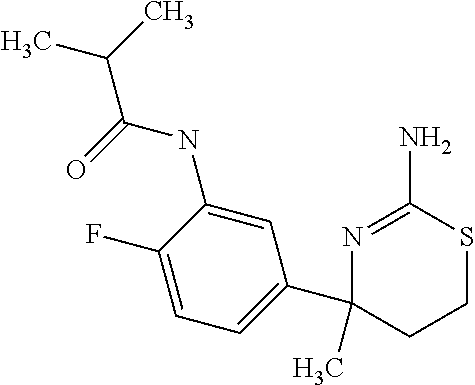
N1=C(N)SCCC1(C1=CC=C(F)C(NC(C(C)C)=O)=C1)C
